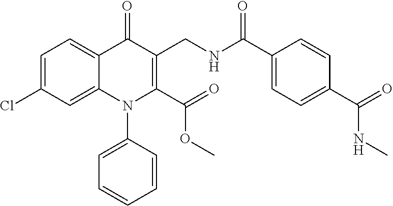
C1=C(Cl)C=C2C(=C1)C(=O)C(CNC(C1=CC=C(C(NC)=O)C=C1)=O)=C(C(=O)OC)N2C1=CC=CC=C1
